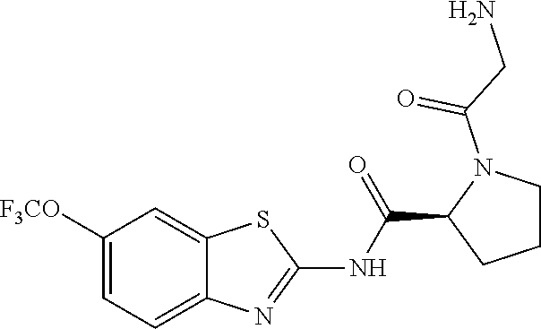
C1([F3CO])=CC=C2C(=C1)SC(NC(C1CCCN1C(=O)CN)=O)=N2
